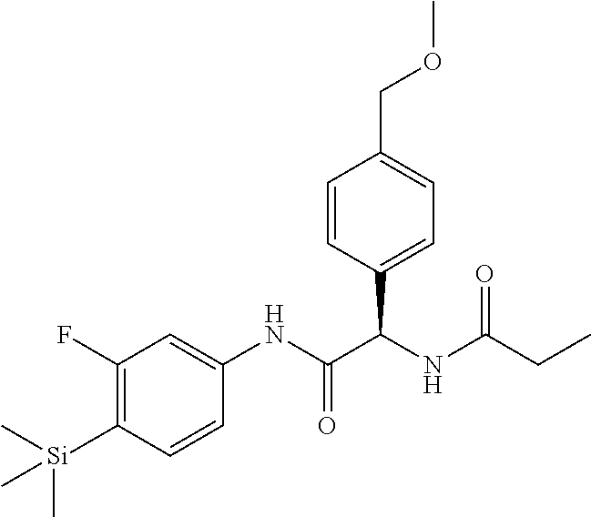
C1=CC(C(NC(CC)=O)C(NC2=CC(F)=C([Si](C)(C)C)C=C2)=O)=CC=C1COC
